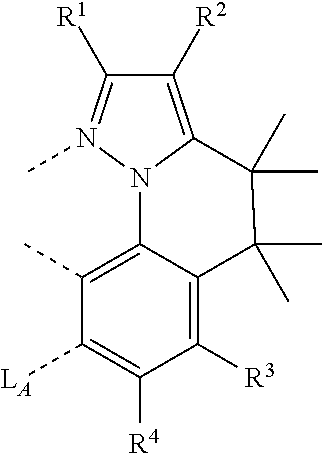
C1([R2])=C2N(N(C)=C1[R1])C1=C(C)C([LA])=C([R4])C([R3])=C1C(C)(C)C2(C)C
